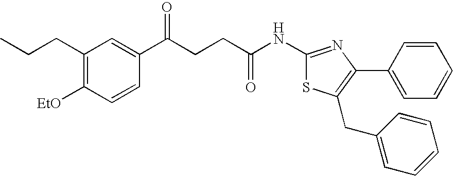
C1(CCC)=C([EtO])C=CC(C(CCC(NC2=NC(C3=CC=CC=C3)=C(CC3=CC=CC=C3)S2)=O)=O)=C1
